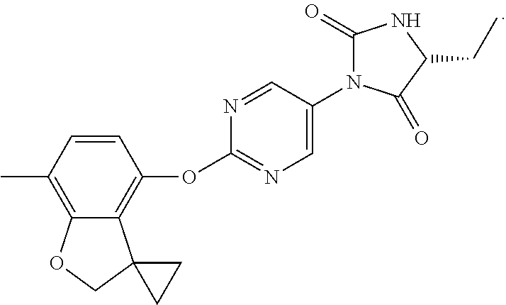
CC1=C2C(=C(OC3=NC=C(N4C(=O)NC(CC)C4=O)C=N3)C=C1)C1(CO2)CC1
